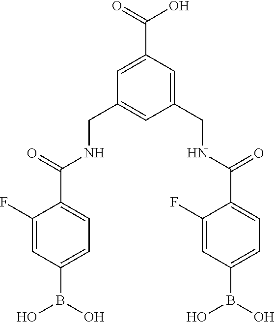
C1(F)=CC(B(O)O)=CC=C1C(=O)NCC1=CC(CNC(C2=CC=C(B(O)O)C=C2F)=O)=CC(C(=O)O)=C1
